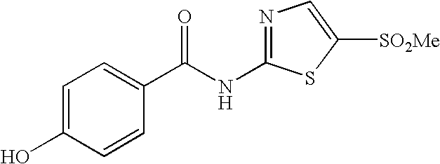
C1=C(O)C=CC(C(NC2=NC=C([SO2Me])S2)=O)=C1
